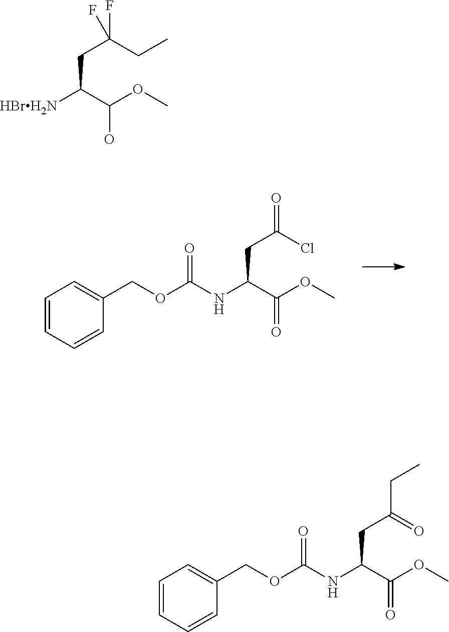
C1=CC=CC(COC(NC(C(OC)=O)CC(Cl)=O)=O)=C1.C1=CC=CC(COC(NC(C(OC)=O)CC(=O)CC)=O)=C1.C(C(C(OC)O)[HBrH2N])C(CC)(F)F
